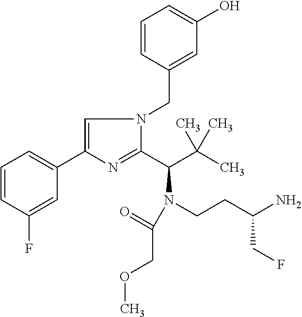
C1=CC(F)=CC(C2=CN(CC3=CC(O)=CC=C3)C(C(C(C)(C)C)N(CCC(N)CF)C(=O)COC)=N2)=C1
